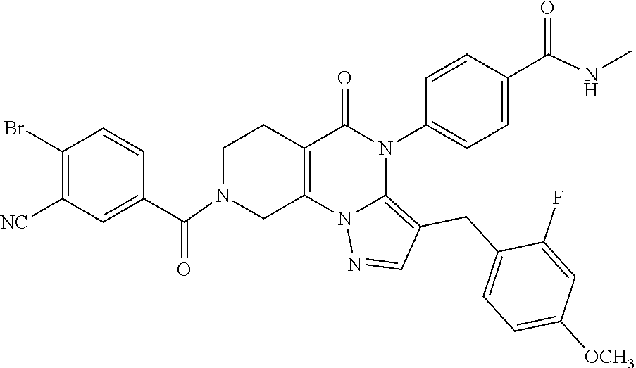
C1(Br)=C([NC])C=C(C(=O)N2CC3=C(CC2)C(=O)N(C2=CC=C(C(NC)=O)C=C2)C2=C(CC4=CC=C([OCH3])C=C4F)C=NN32)C=C1
